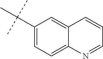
C1(C(C)(C)C)=CC=C2C(=C1)C=CC=N2
